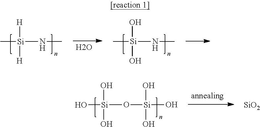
C[Si]([H])([H])NC.O.C[Si](O)(O)NC.O([Si](O)(O)O)[Si](O)(O)O.[SiO2]
